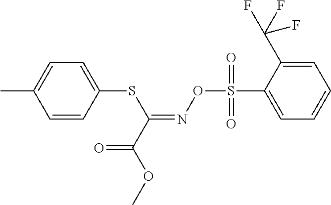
C1=CC(SC(=NOS(C2=CC=CC=C2C(F)(F)F)(=O)=O)C(OC)=O)=CC=C1C
